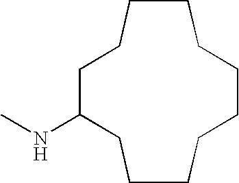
C1(NC)CCCCCCCCCCC1
